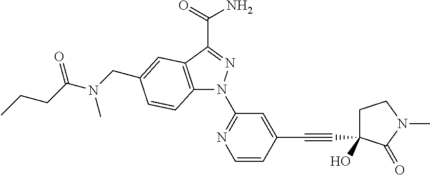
C12=C(C(C(=O)N)=NN1C1=NC=CC(C#CC3(O)CCN(C)C3=O)=C1)C=C(CN(C(CCC)=O)C)C=C2
